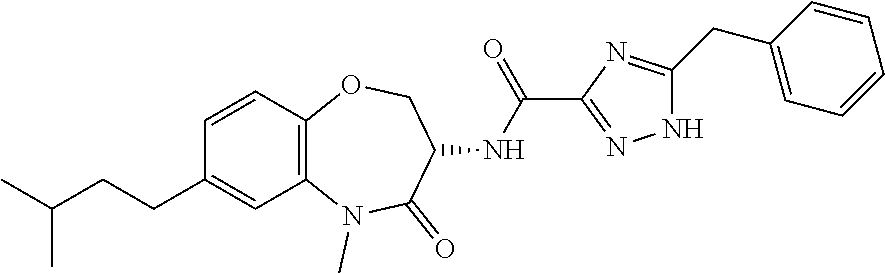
C12=C(C=CC(CCC(C)C)=C1)OCC(NC(=O)C1=NNC(CC3=CC=CC=C3)=N1)C(=O)N2C
